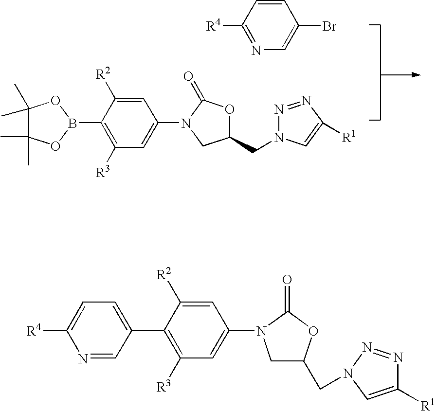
C1=CC([R4])=NC=C1Br.C1=C([R2])C(B2OC(C)(C)C(C)(C)O2)=C([R3])C=C1N1C(=O)OC(CN2N=NC([R1])=C2)C1.C1=C(C2=C([R3])C=C(N3CC(CN4N=NC([R1])=C4)OC3=O)C=C2[R2])C=NC([R4])=C1
